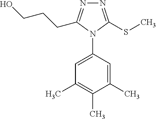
N1=C(SC)N(C2=CC(C)=C(C)C(C)=C2)C(CCCO)=N1
